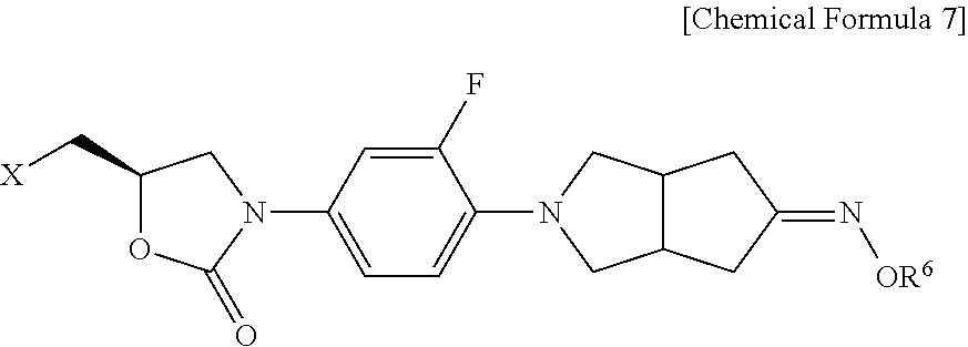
C1(F)=CC(N2C(=O)OC(C[X])C2)=CC=C1N1CC2C(C1)CC(=N[OR6])C2
